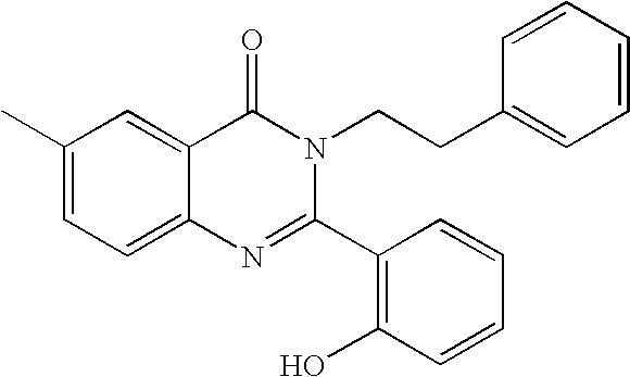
C1(C)=CC=C2C(=C1)C(=O)N(CCC1=CC=CC=C1)C(C1=C(O)C=CC=C1)=N2
